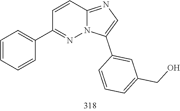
C1(C2=CC=CC=C2)=NN2C(=NC=C2C2=CC(CO)=CC=C2)C=C1
